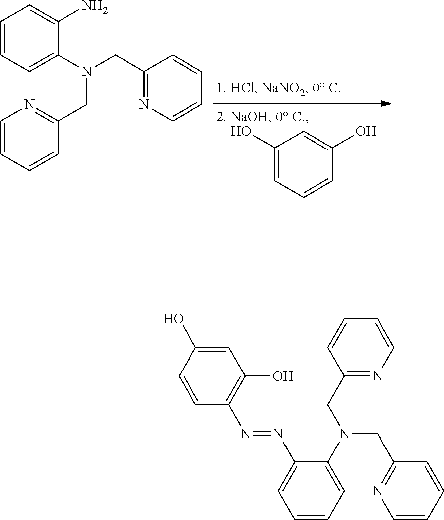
C1(O)=CC=CC(O)=C1.C1=CC=C(N(CC2=NC=CC=C2)CC2=NC=CC=C2)C(N)=C1.C1=C(O)C=CC(N=NC2=CC=CC=C2N(CC2=NC=CC=C2)CC2=NC=CC=C2)=C1O
